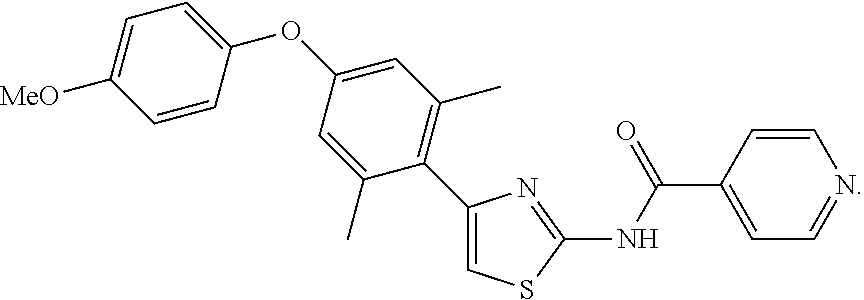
C1(C2=C(C)C=C(OC3=CC=C([MeO])C=C3)C=C2C)=CSC(NC(C2=CC=NC=C2)=O)=N1
